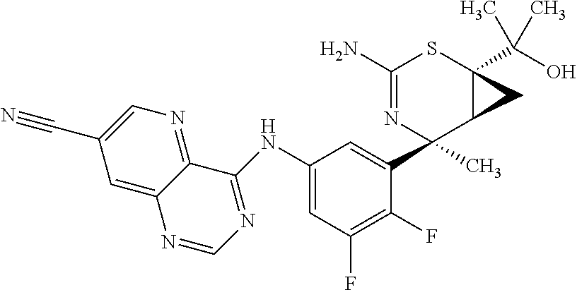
N(C1=CC(F)=C(F)C(C2(C)N=C(N)SC3(C(O)(C)C)C2C3)=C1)C1=NC=NC2=CC(C#N)=CN=C12
